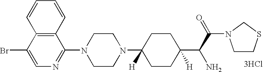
C1CN(C2([H])CCC(C(C(N3CCSC3)=O)N)([H])CC2)CCN1C1=NC=C(Br)C2=C1C=CC=C2.[3HCl]
